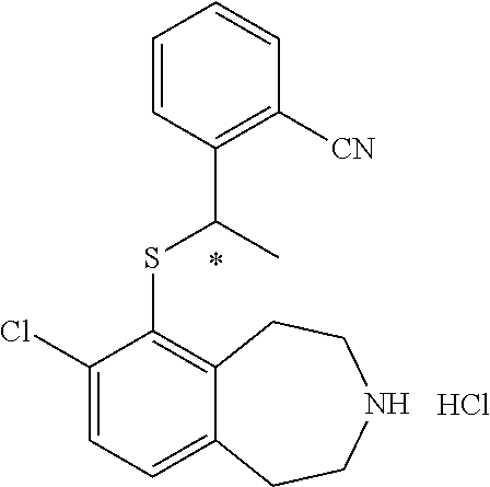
C1=CC(C(C)SC2=C3C(=CC=C2Cl)CCNCC3)=C([CN])C=C1.Cl
